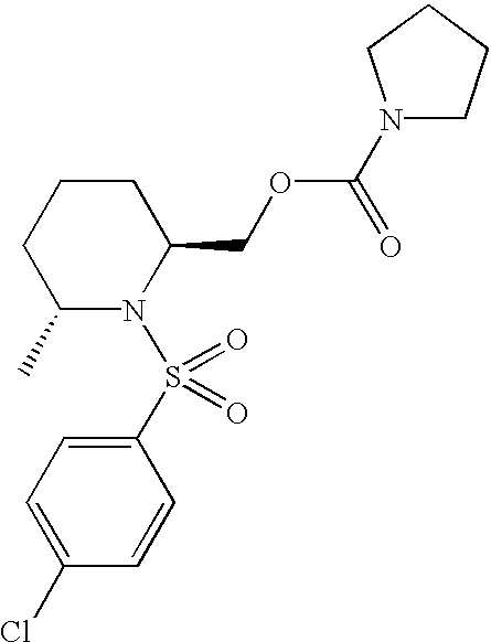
C1CCC(C)N(S(C2=CC=C(Cl)C=C2)(=O)=O)C1COC(N1CCCC1)=O
